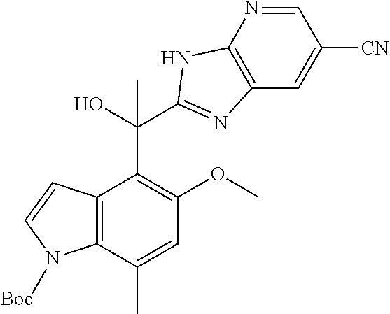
C12=C(C(C)=CC(OC)=C1C(O)(C1=NC3=C(N=CC([CN])=C3)N1)C)N([Boc])C=C2
